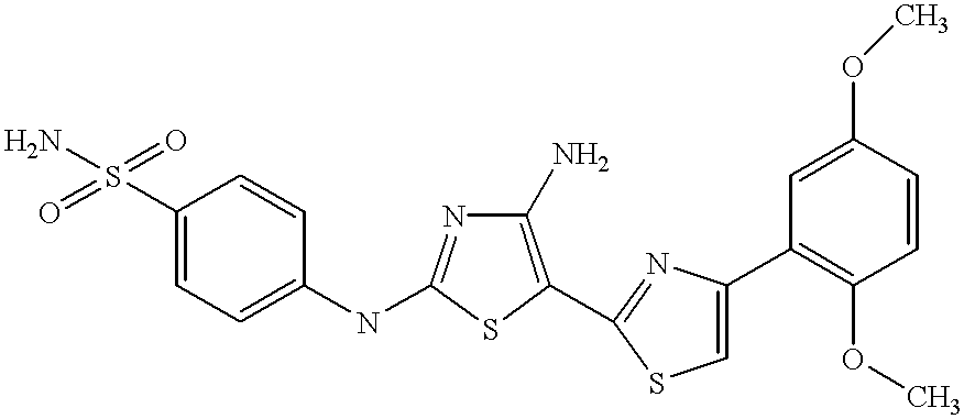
C1(S(=O)(=O)N)=CC=C(NC2=NC(N)=C(C3=NC(C4=C(OC)C=CC(OC)=C4)=CS3)S2)C=C1
